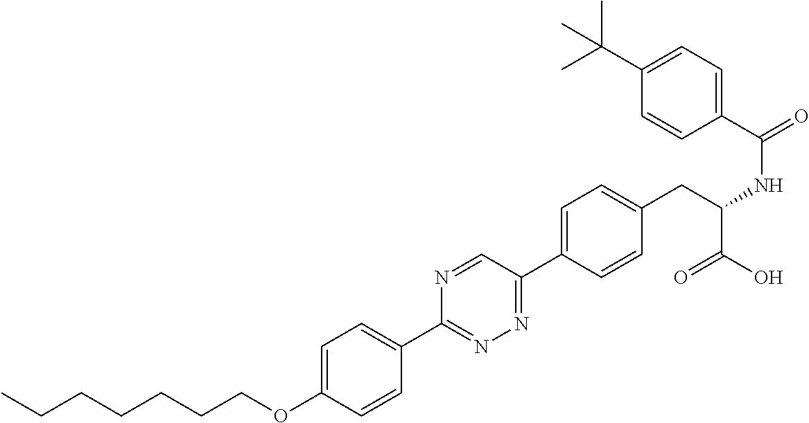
CCCCCCCOC1=CC=C(C2=NN=C(C3=CC=C(CC(NC(C4=CC=C(C(C)(C)C)C=C4)=O)C(O)=O)C=C3)C=N2)C=C1
